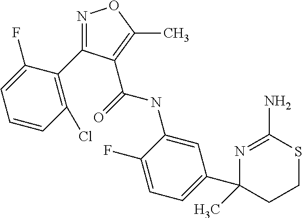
N1=C(N)SCCC1(C1=CC=C(F)C(NC(=O)C2=C(C)ON=C2C2=C(Cl)C=CC=C2F)=C1)C
